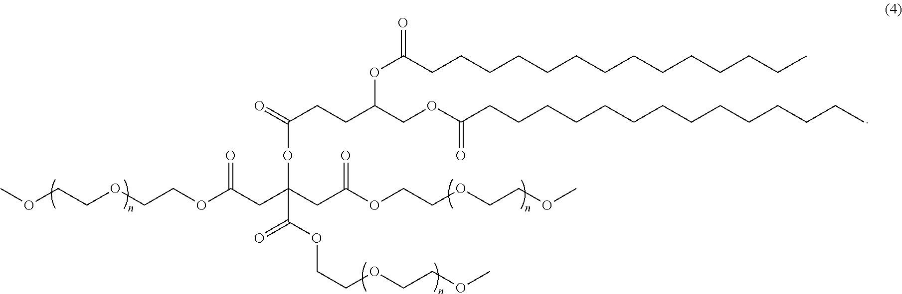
O(C(COC(CCCCCCCCCCCCCC)=O)CCC(=O)OC(C(OCCOCCOC)=O)(CC(OCCOCCOC)=O)CC(OCCOCCOC)=O)C(CCCCCCCCCCCCCC)=O
